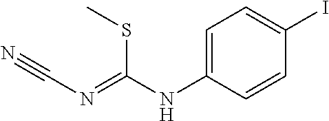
C1=C(NC(=NC#N)SC)C=CC(I)=C1
